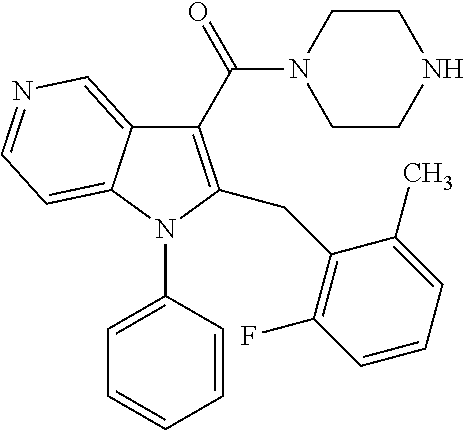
C1(C(N2CCNCC2)=O)=C(CC2=C(F)C=CC=C2C)N(C2=CC=CC=C2)C2=CC=NC=C12
